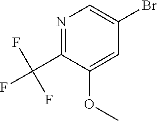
C1=C(OC)C(C(F)(F)F)=NC=C1Br
